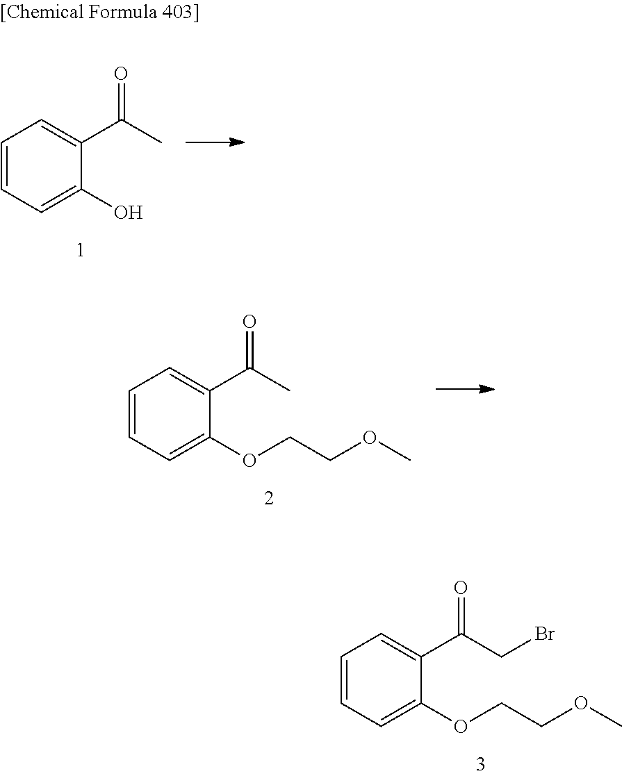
C1=CC=C(O)C(C(C)=O)=C1.C1=CC=C(OCCOC)C(C(C)=O)=C1.C1=CC=C(OCCOC)C(C(CBr)=O)=C1
